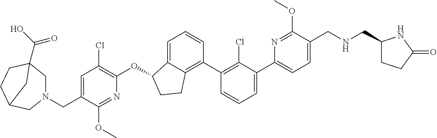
O(C1C2=CC=CC(C3=C(Cl)C(C4=CC=C(CNCC5CCC(=O)N5)C(OC)=N4)=CC=C3)=C2CC1)C1=C(Cl)C=C(CN2CC3(C(O)=O)CCC(C2)C3)C(OC)=N1
